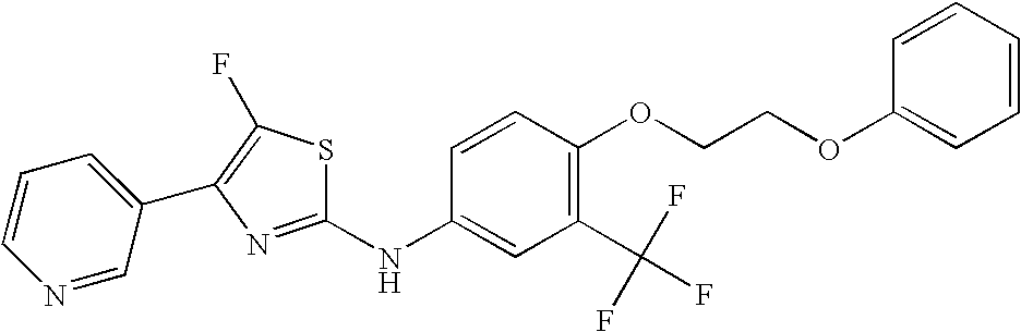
C1=CC=C(C2=C(F)SC(NC3=CC(C(F)(F)F)=C(OCCOC4=CC=CC=C4)C=C3)=N2)C=N1
